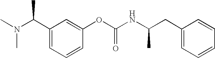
C1(C(N(C)C)C)=CC=CC(OC(NC(CC2=CC=CC=C2)C)=O)=C1
